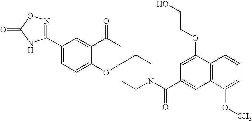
C12=CC=C(C3=NOC(=O)N3)C=C1C(=O)CC1(O2)CCN(C(C2=CC3=C(C(OCCO)=C2)C=CC=C3OC)=O)CC1
